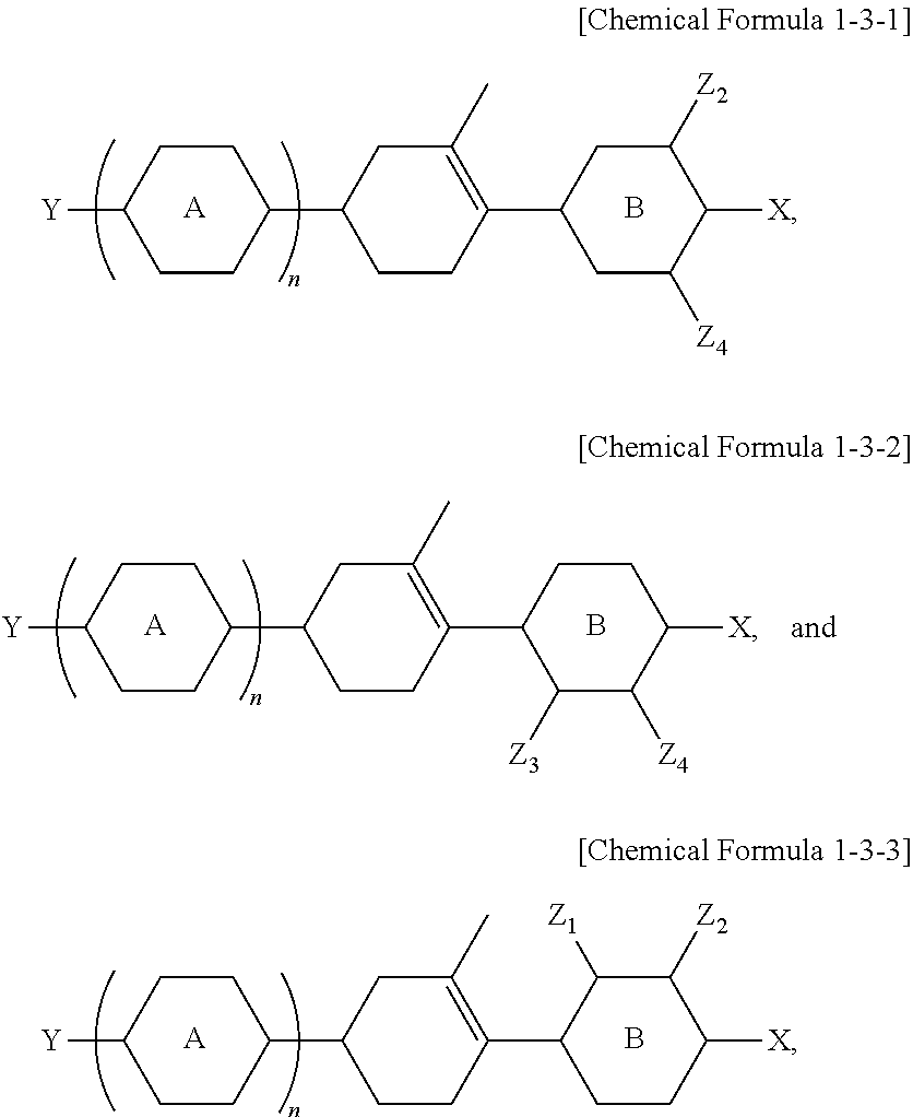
C1CC(C2CCC(C3CC([Z4])C([X])C([Z2])C3)=C(C)C2)CCC1[Y].[A].B.C1CC(C2CCC(C3CCC([X])C([Z2])C3[Z1])=C(C)C2)CCC1[Y].[A].B.C1CC(C2CCC(C3C([Z3])C([Z4])C([X])CC3)=C(C)C2)CCC1[Y].[A].B
